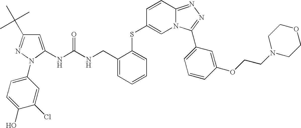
C1(N2N=C(C(C)(C)C)C=C2NC(NCC2=CC=CC=C2SC2=CN3C(=NN=C3C3=CC=CC(OCCN4CCOCC4)=C3)C=C2)=O)=CC=C(O)C(Cl)=C1
